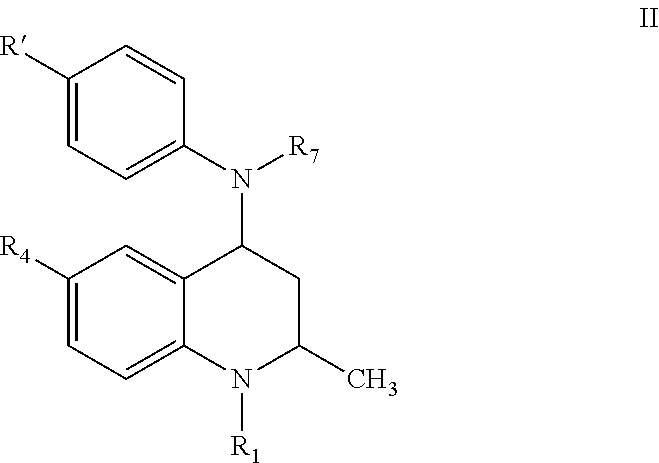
C1([R4])=CC=C2C(=C1)C(N(C1=CC=C([R])C=C1)[R7])CC(C)N2[R1]
